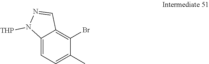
C12=CC=C(C)C(Br)=C1C=NN2[THP]
